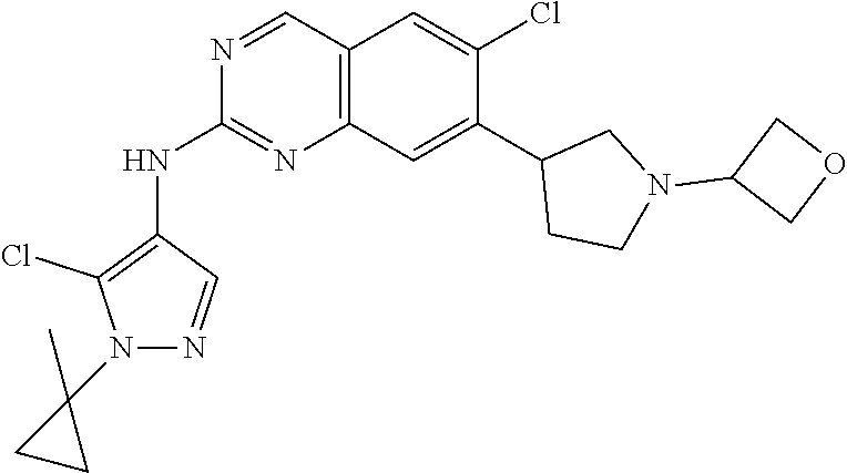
C12=C(C=C(C3CCN(C4COC4)C3)C(Cl)=C1)N=C(NC1=C(Cl)N(C3(C)CC3)N=C1)N=C2
